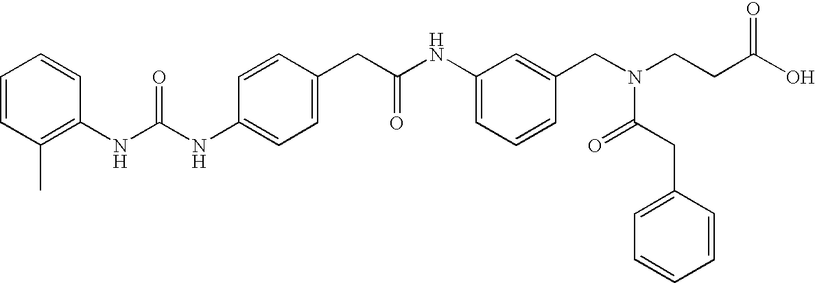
C1=CC(CC(NC2=CC=CC(CN(CCC(O)=O)C(CC3=CC=CC=C3)=O)=C2)=O)=CC=C1NC(NC1=C(C)C=CC=C1)=O
